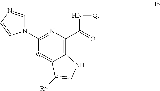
C1(N2C=NC=C2)=NC(C(=O)N[Q])=C2C(=[W]1)C([RA])=CN2
